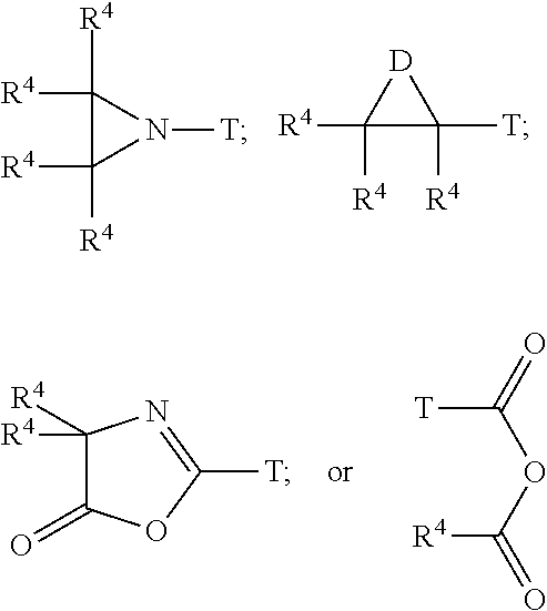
C1([R4])([R4])C([R4])([T])[D]1.C1([R4])([R4])C([R4])([R4])N1[T].C1([R4])([R4])C(=O)OC([T])=N1.O=C(OC(=O)[R4])[T]
